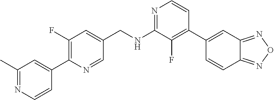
N1=C(NCC2=CC(F)=C(C3=CC(C)=NC=C3)N=C2)C(F)=C(C2=CC3=NON=C3C=C2)C=C1
